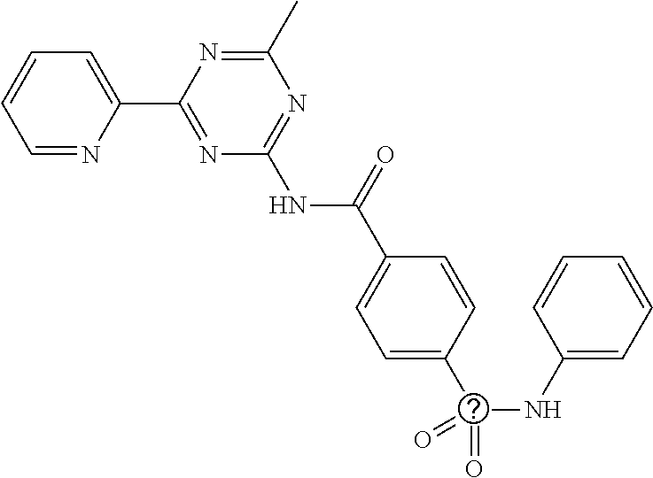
C1=NC(C2=NC(NC(C3=CC=C(C(NC4=CC=CC=C4)(=O)=O)C=C3)=O)=NC(C)=N2)=CC=C1
